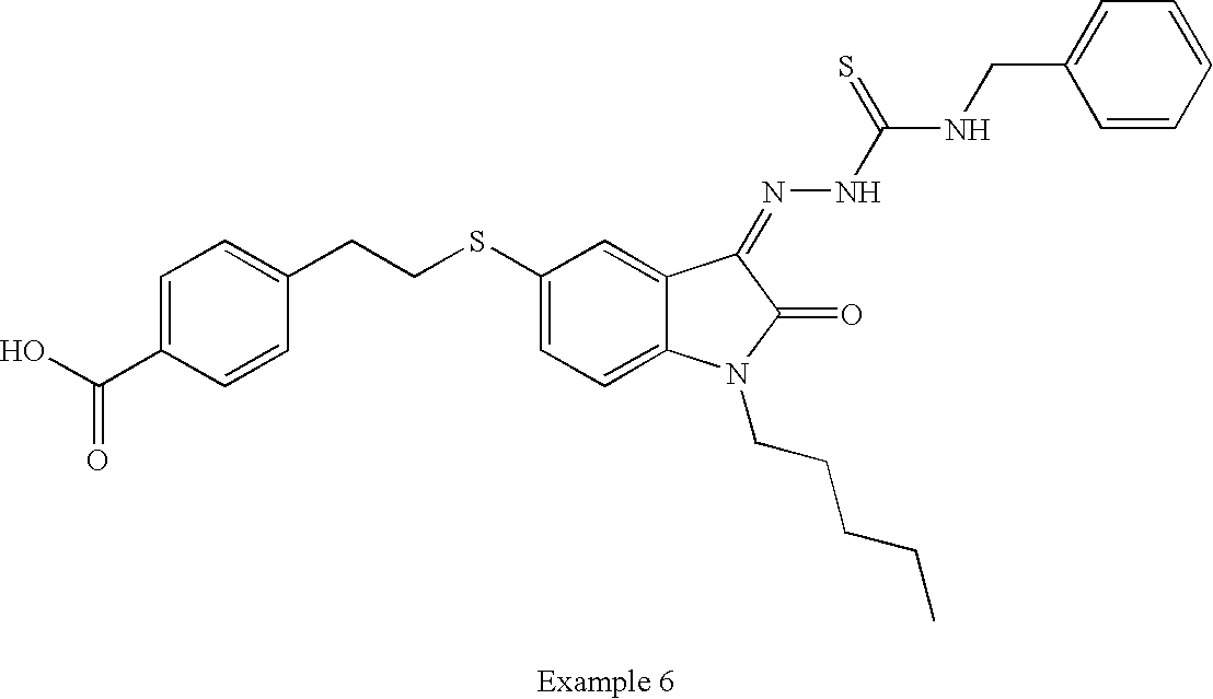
C1=C(C(O)=O)C=CC(CCSC2=CC=C3C(=C2)C(=NNC(NCC2=CC=CC=C2)=S)C(=O)N3CCCCC)=C1
